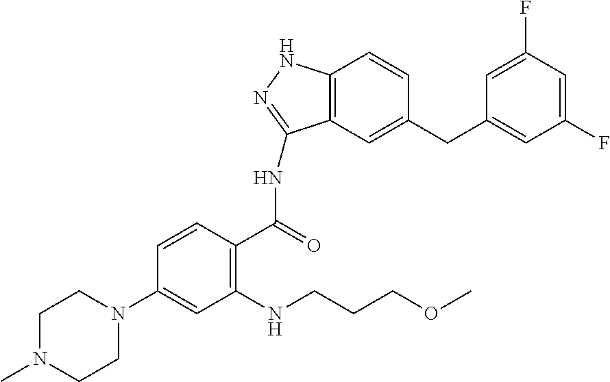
C12=C(C=C(CC3=CC(F)=CC(F)=C3)C=C1)C(NC(C1=C(NCCCOC)C=C(N3CCN(C)CC3)C=C1)=O)=NN2
